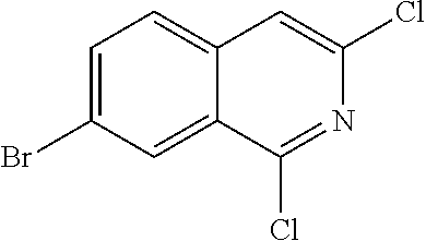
C1=C(Br)C=C2C(=C1)C=C(Cl)N=C2Cl
